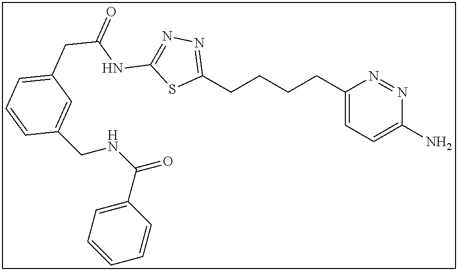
C1(CCCCC2=NN=C(NC(=O)CC3=CC=CC(CNC(=O)C4=CC=CC=C4)=C3)S2)=CC=C(N)N=N1
